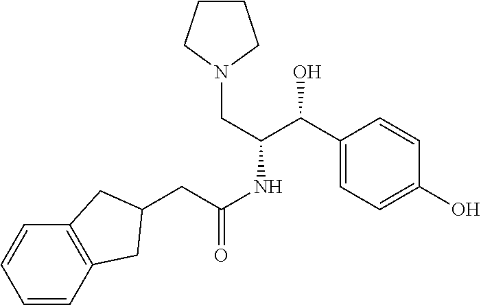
C1CCN(CC(NC(=O)CC2CC3=C(C=CC=C3)C2)C(C2=CC=C(O)C=C2)O)C1
